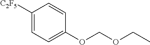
C1([C2F5])=CC=C(OCOCC)C=C1
